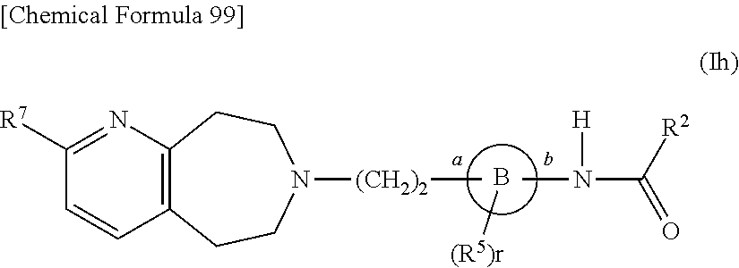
B[(R5)r].N(C)(C([R2])=O)[H].C[(CH2)2]N1CCC2=C(CC1)C=CC([R7])=N2
